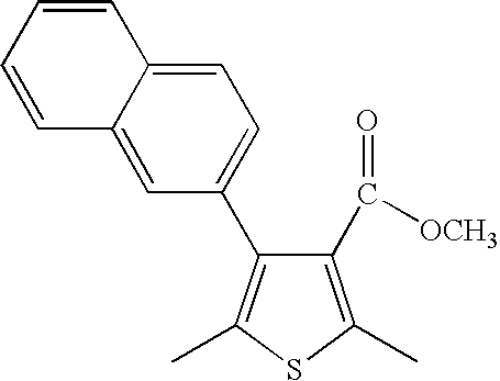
C1(C(=O)[OCH3])=C(C)SC(C)=C1C1=CC=C2C(=C1)C=CC=C2
